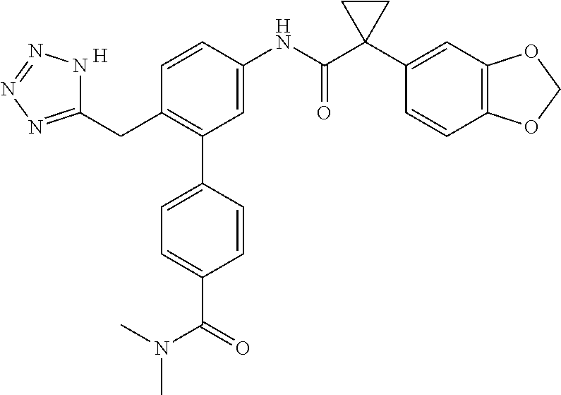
C1(CC2=NN=NN2)=C(C2=CC=C(C(=O)N(C)C)C=C2)C=C(NC(C2(C3=CC4=C(C=C3)OCO4)CC2)=O)C=C1.[H]
